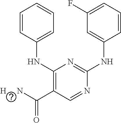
C1(NC2=CC=CC=C2)=C(C([H     N])=O)C=NC(NC2=CC(F)=CC=C2)=N1
